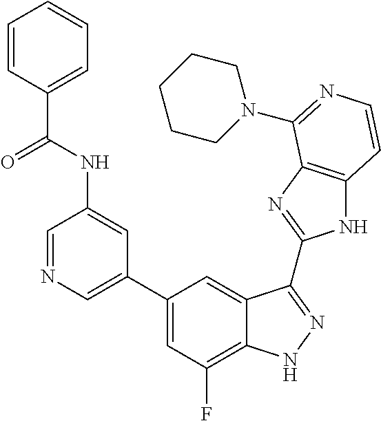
C1=C(C2=CC(F)=C3C(=C2)C(C2=NC4=C(N2)C=CN=C4N2CCCCC2)=NN3)C=C(NC(=O)C2=CC=CC=C2)C=N1
